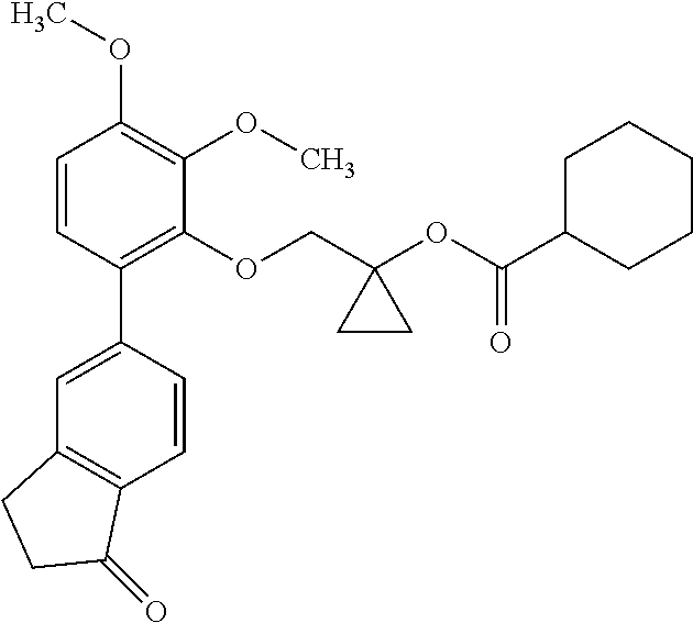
C1=CC(C2=CC3=C(C=C2)C(=O)CC3)=C(OCC2(OC(C3CCCCC3)=O)CC2)C(OC)=C1OC
